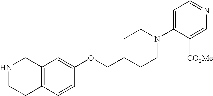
C12=C(C=CC(OCC3CCN(C4=CC=NC=C4[CO2Me])CC3)=C1)CCNC2
